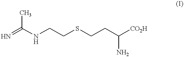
N=C(NCCSCCC([CO2H])N)C
